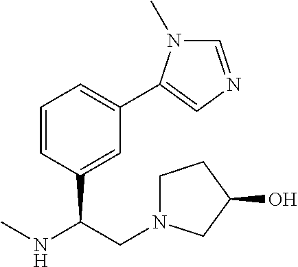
OC1CN(CC(C2=CC(C3=CN=CN3C)=CC=C2)NC)CC1
